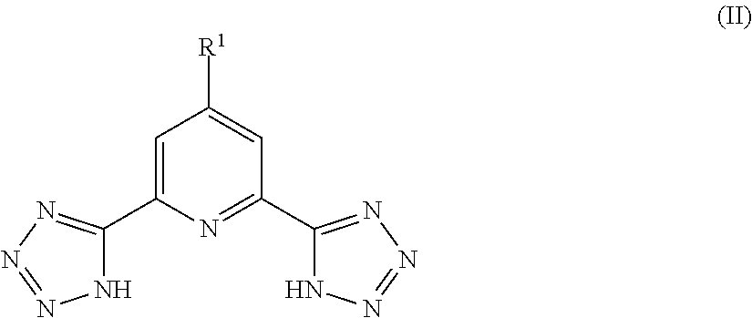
N1C(C2=CC([R1])=CC(C3=NN=NN3)=N2)=NN=N1
